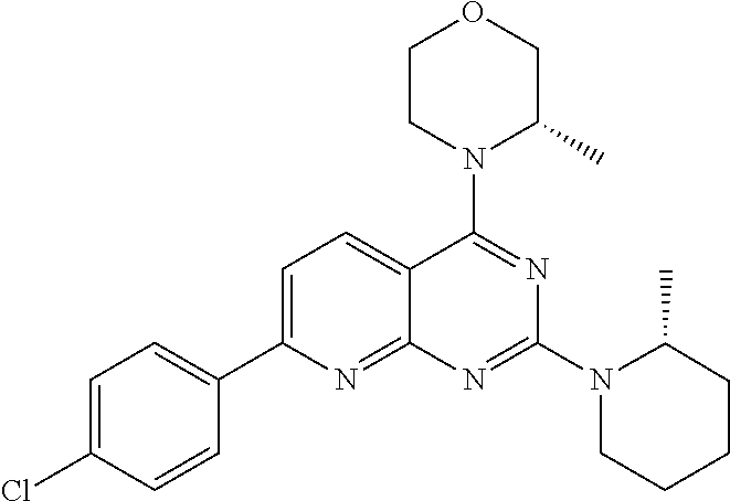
C1=C(C2=CC=C(Cl)C=C2)N=C2C(=C1)C(N1C(C)COCC1)=NC(N1C(C)CCCC1)=N2
